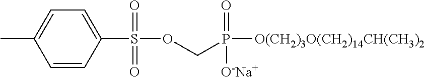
C1(S(OCP([O(CH2)3O(CH2)14CH(CH3)2])(=O)[O-Na+])(=O)=O)=CC=C(C)C=C1
